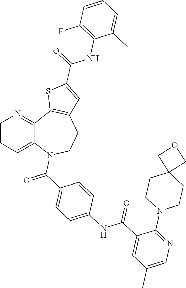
C1=CC=C2C(=N1)C1=C(CCN2C(=O)C2=CC=C(NC(C3=CC(C)=CN=C3N3CCC4(CC3)COC4)=O)C=C2)C=C(C(=O)NC2=C(F)C=CC=C2C)S1
